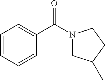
C1=CC=CC(C(N2CC(C)CC2)=O)=C1
